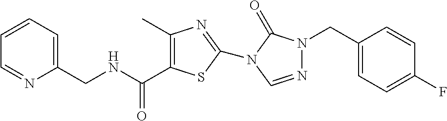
C1=CC=C(CNC(=O)C2=C(C)N=C(N3C(=O)N(CC4=CC=C(F)C=C4)N=C3)S2)N=C1
